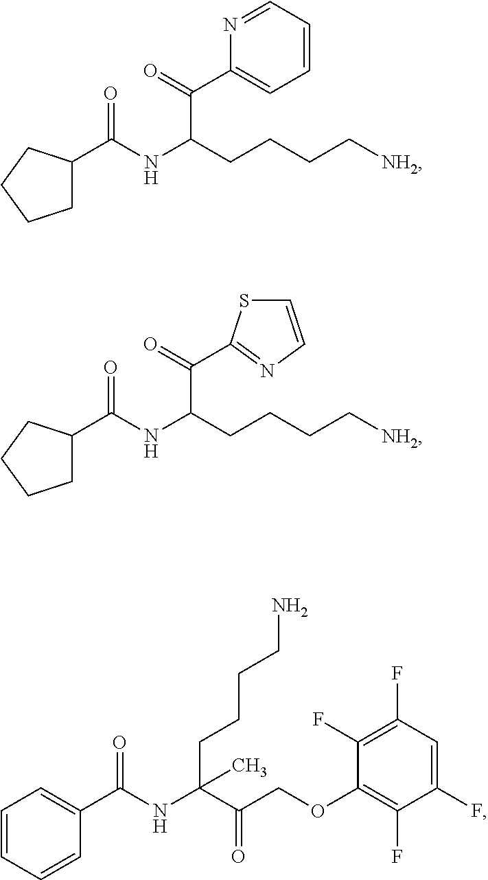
C1C(C(NC(CCCC[NH2])C(C2=CC=CC=N2)=O)=O)CCC1.C1C(C(NC(CCCC[NH2])C(=O)C2=NC=CS2)=O)CCC1.C1(C(NC(C(COC2=C(F)C(F)=CC(F)=C2F)=O)(CCCCN)C)=O)=CC=CC=C1
